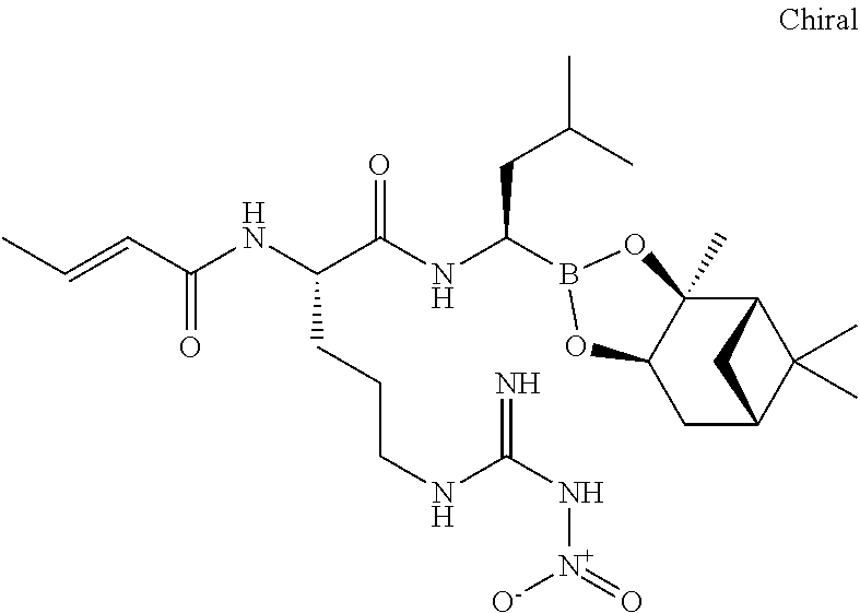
C12C3(C)C(CC(C1(C)C)C2)OB(C(NC(C(NC(C=CC)=O)CCCNC(N[N+]([O-])=O)=N)=O)CC(C)C)O3
